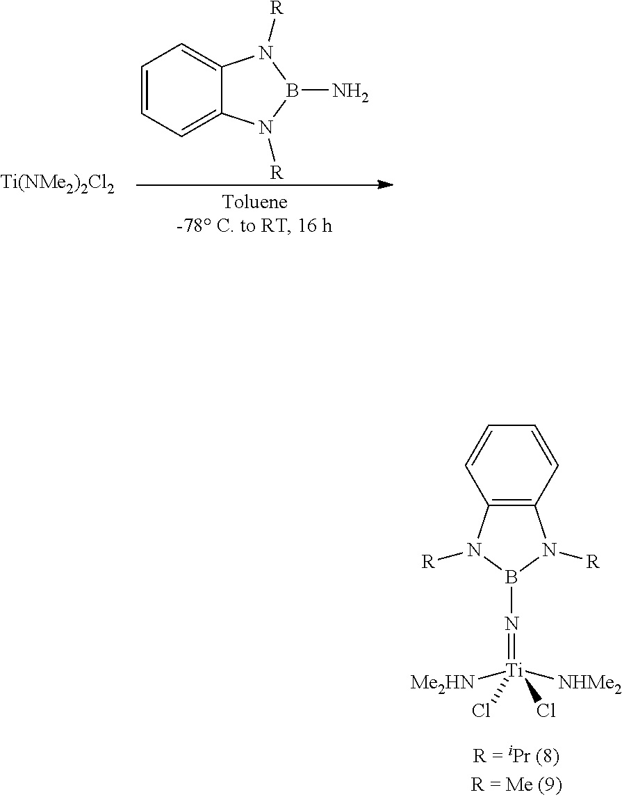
[Ti(NMe2)2Cl2].C12=CC=CC=C1N([R])B(N)N2[R].C12=C(N([R])B(N=[Ti]([Me2HN])([NHMe2])(Cl)Cl)N1[R])C=CC=C2
